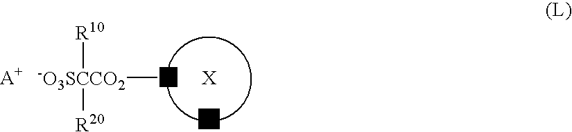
[-O3SCCO2](C)([R10])[R20]
